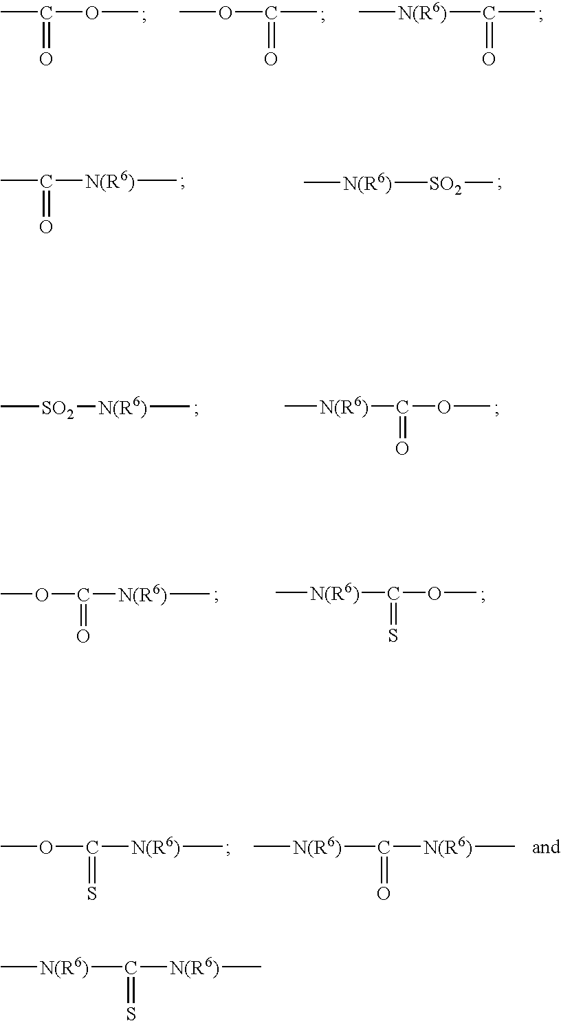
CC(=O)OC.COC(=O)C.C[N(R6)]C(C)=O.C([N(R6)]C)(=O)C.C[N(R6)][SO2]C.C[N(R6)]C(OC)=O.C[SO2][N(R6)]C.C[N(R6)]C(=S)OC.COC([N(R6)]C)=O.COC([N(R6)]C)=S.C[N(R6)]C([N(R6)]C)=O.C[N(R6)]C([N(R6)]C)=S
